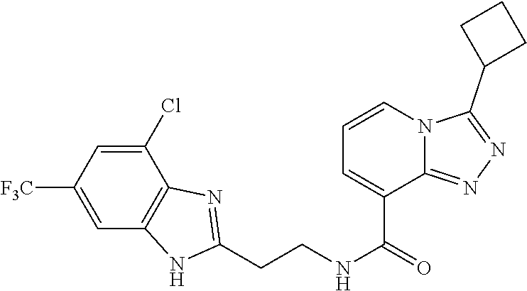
C1(Cl)=CC([F3C])=CC2=C1N=C(CCNC(=O)C1=CC=CN3C1=NN=C3C1CCC1)N2
